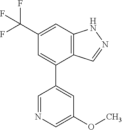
C12=C(C=C(C(F)(F)F)C=C1C1=CC(OC)=CN=C1)NN=C2
